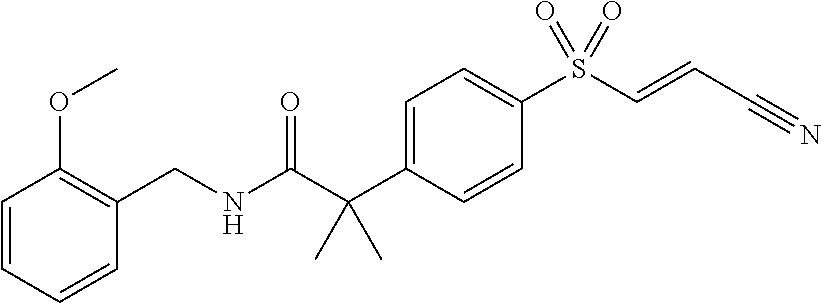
C(NC(C(C1=CC=C(S(C=CC#N)(=O)=O)C=C1)(C)C)=O)C1=C(OC)C=CC=C1
